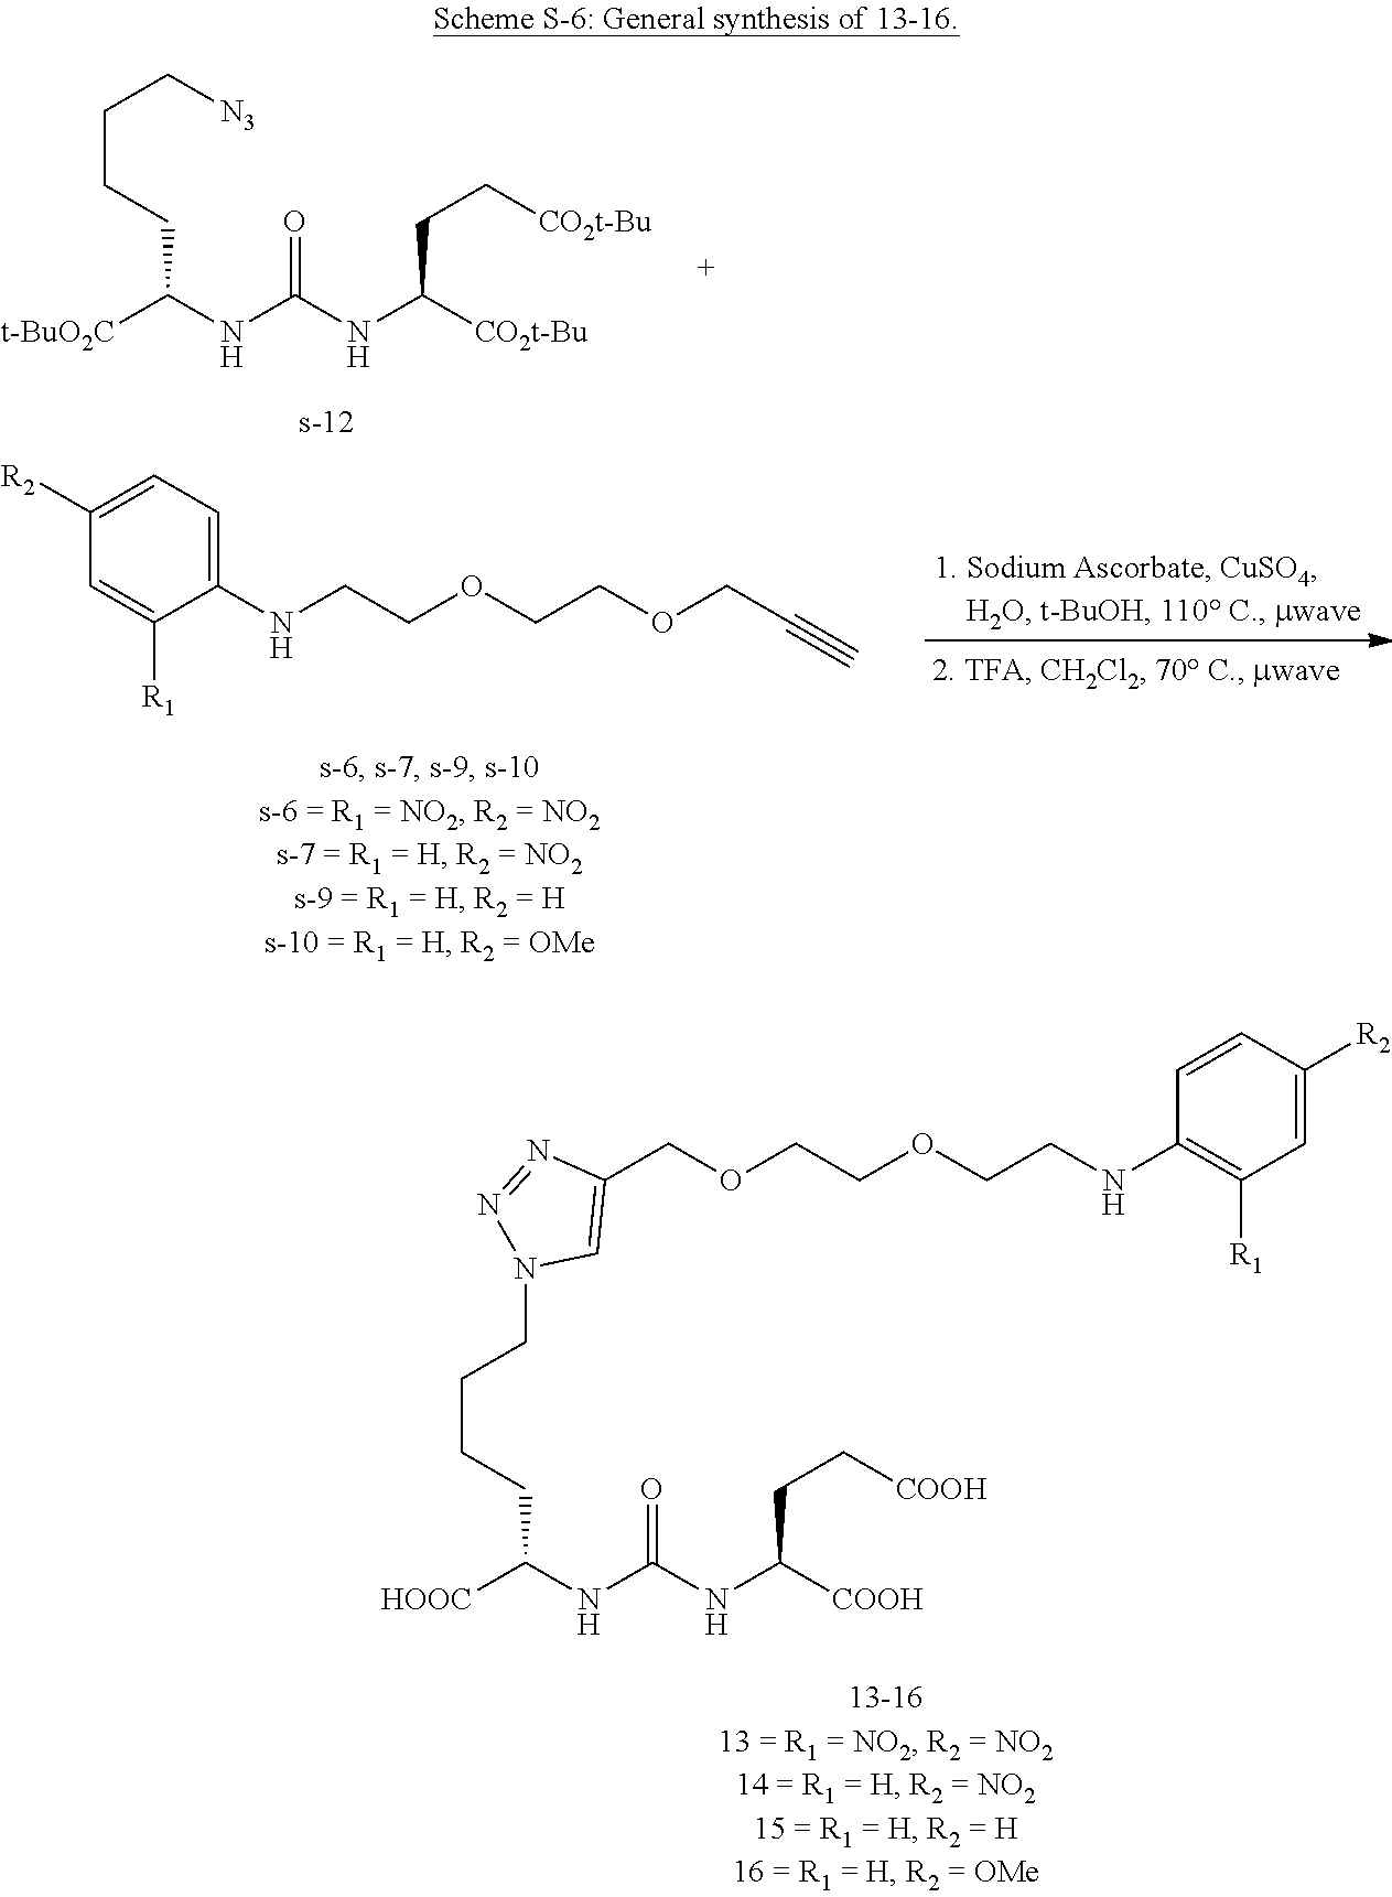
C(CCCC(NC(NC([CO2t-Bu])CC[CO2t-Bu])=O)[t-BuO2C])[N3].C(CCCC(NC(NC([COOH])CC[COOH])=O)[HOOC])N1N=NC(COCCOCCNC2=C([R1])C=C([R2])C=C2)=C1.C1(NCCOCCOCC#C)=CC=C([R2])C=C1[R1]
